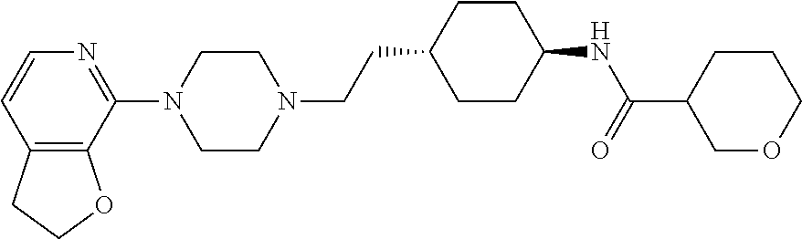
C12=C(C(N3CCN(CCC4CCC(NC(=O)C5COCCC5)CC4)CC3)=NC=C1)OCC2
